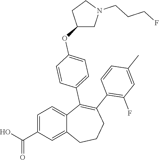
C1=C(C(O)=O)C=C2C(=C1)C(C1=CC=C(OC3CN(CCCF)CC3)C=C1)=C(C1=C(F)C=C(C)C=C1)CCC2
